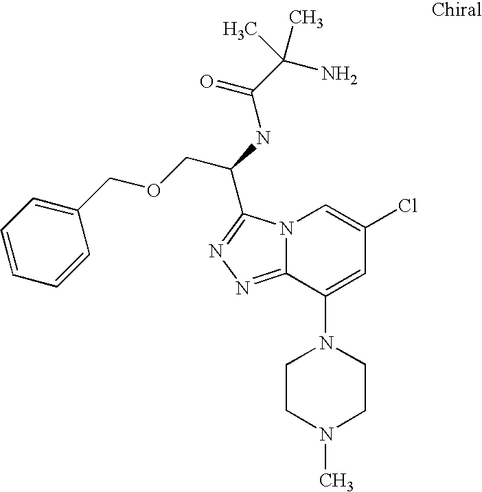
C1CN(C)CCN1C1=CC(Cl)=CN2C1=NN=C2C(NC(C(N)(C)C)=O)COCC1=CC=CC=C1
